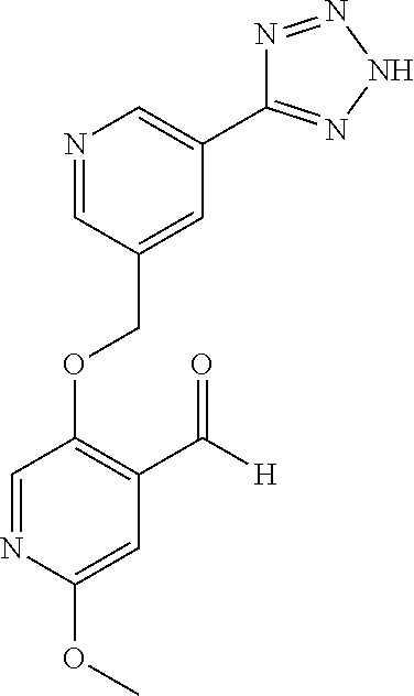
C(OC1=C(C([H])=O)C=C(OC)N=C1)C1=CC(C2=NNN=N2)=CN=C1
